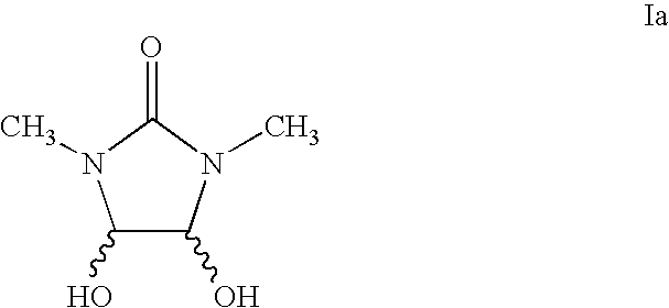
C1(O)C(O)N(C)C(=O)N1C
